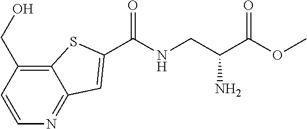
C1=CC(CO)=C2C(=N1)C=C(C(NCC(C(OC)=O)N)=O)S2
